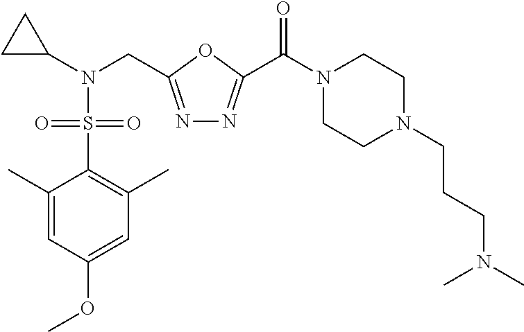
C1(C)=CC(OC)=CC(C)=C1S(N(C1CC1)CC1=NN=C(C(N2CCN(CCCN(C)C)CC2)=O)O1)(=O)=O
